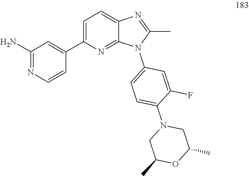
C1C(C)OC(C)CN1C1=CC=C(N2C3=NC(C4=CC(N)=NC=C4)=CC=C3N=C2C)C=C1F
